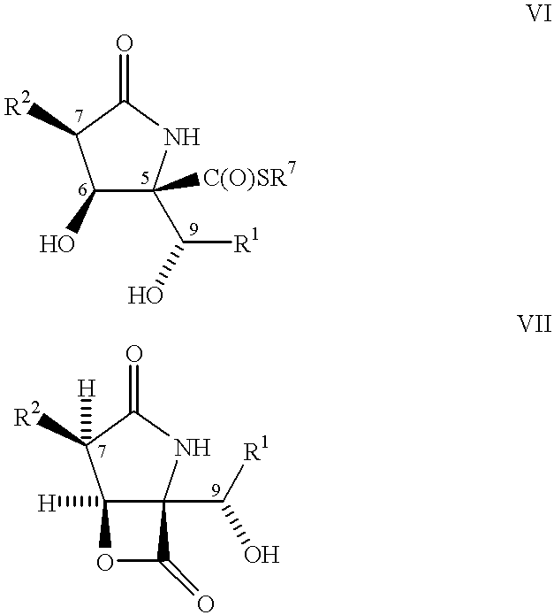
C1(O)C([C(O)SR7])(C([R1])O)NC(=O)C1[R2].C12([H])C(C(O)[R1])(NC(=O)C1([R2])[H])C(=O)O2
